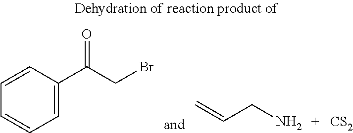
C=CCN.[CS2].C1=CC(C(CBr)=O)=CC=C1
